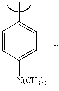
C1=CC([N(CH3)3+])=CC=C1C
